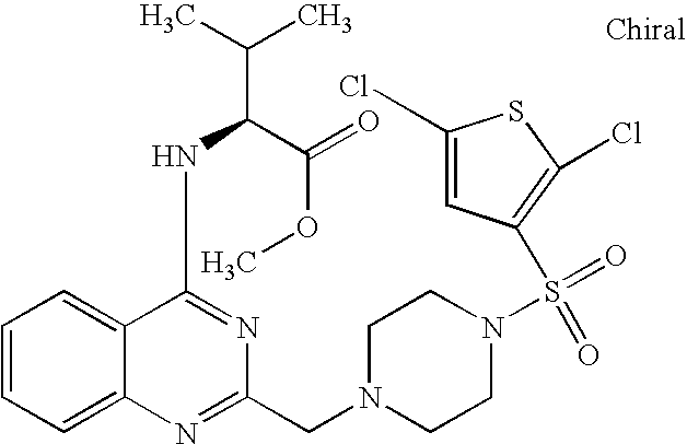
C1=CC=C2C(=C1)C(NC(C(C)C)C(=O)OC)=NC(CN1CCN(S(C3=C(Cl)SC(Cl)=C3)(=O)=O)CC1)=N2
